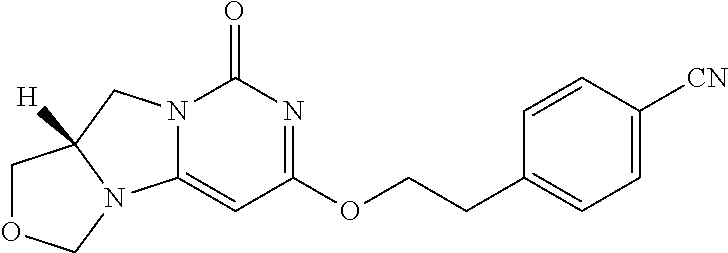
C1(=O)N2C(=CC(OCCC3=CC=C([CN])C=C3)=N1)N1C([H])(C2)COC1
